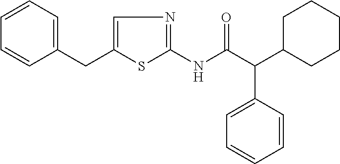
C1=CC=C(CC2=CN=C(NC(C(C3CCCCC3)C3=CC=CC=C3)=O)S2)C=C1
